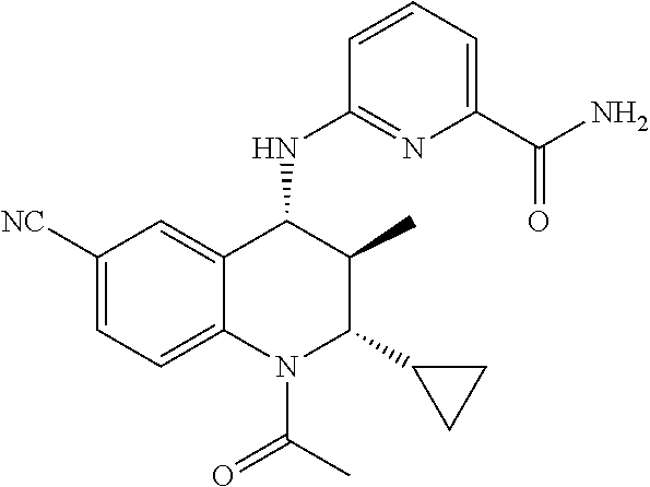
C1([NC])=CC=C2C(=C1)C(NC1=NC(C(N)=O)=CC=C1)C(C)C(C1CC1)N2C(C)=O
